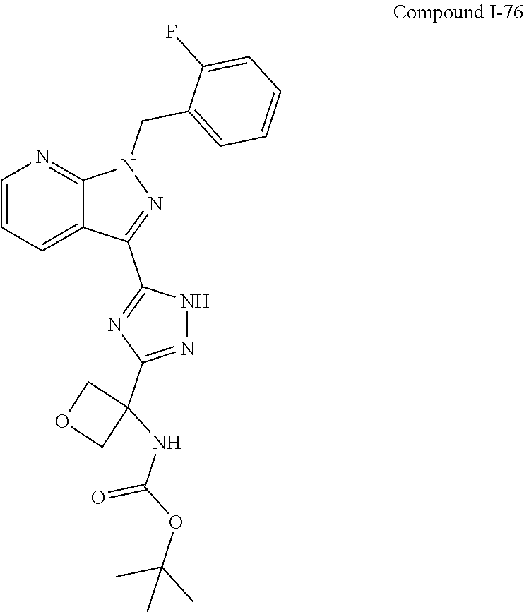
N1=C(C2=NC(C3(NC(OC(C)(C)C)=O)COC3)=NN2)C2=CC=CN=C2N1CC1=CC=CC=C1F
